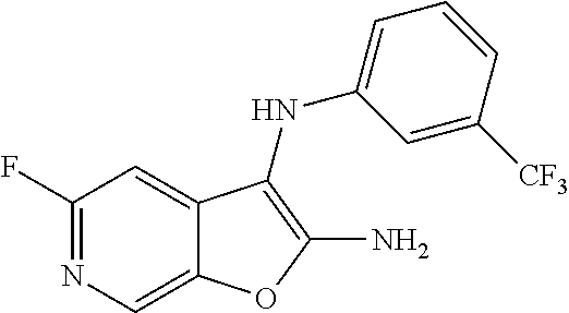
N1=C(F)C=C2C(=C1)OC(N)=C2NC1=CC=CC([CF3])=C1
